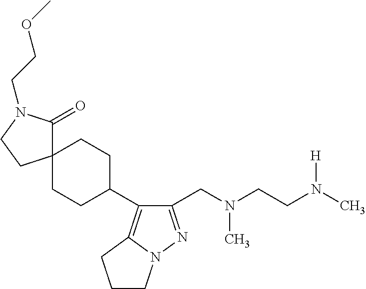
C1(CN(CCN(C)[H])C)=NN2C(=C1C1CCC3(CC1)C(=O)N(CCOC)CC3)CCC2
